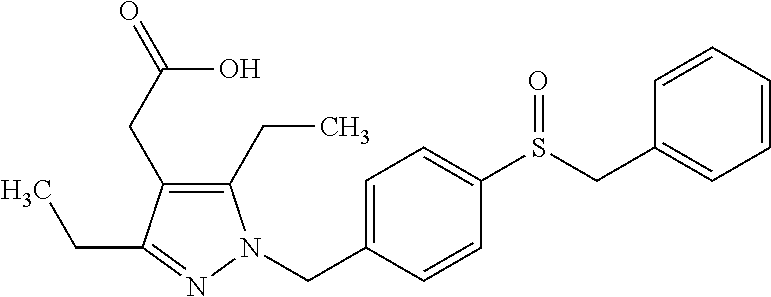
C1(CC)=C(CC(=O)O)C(CC)=NN1CC1=CC=C(S(CC2=CC=CC=C2)=O)C=C1
